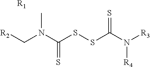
[R2]CN(C(SSC(N([R3])[R4])=S)=S)C.[R1]
